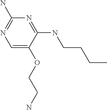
C(OC1=CN=C(N)N=C1NCCCC)CN
